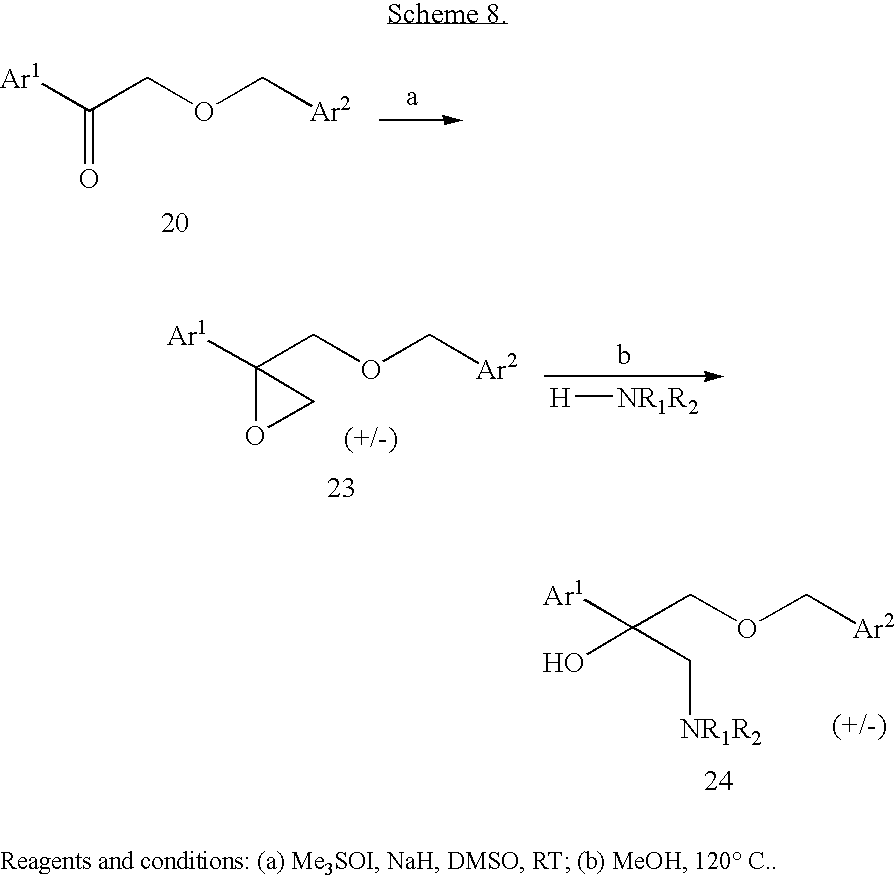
C([Ar1])(O)(C[NR1R2])COC[Ar2].[Ar1]C(COC[Ar2])=O.[Ar1]C1(COC[Ar2])OC1.[H][NR1R2]
